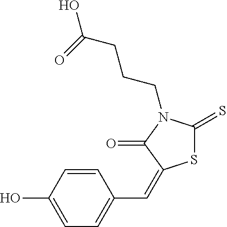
C1(O)=CC=C(C=C2SC(=S)N(CCCC(O)=O)C2=O)C=C1
